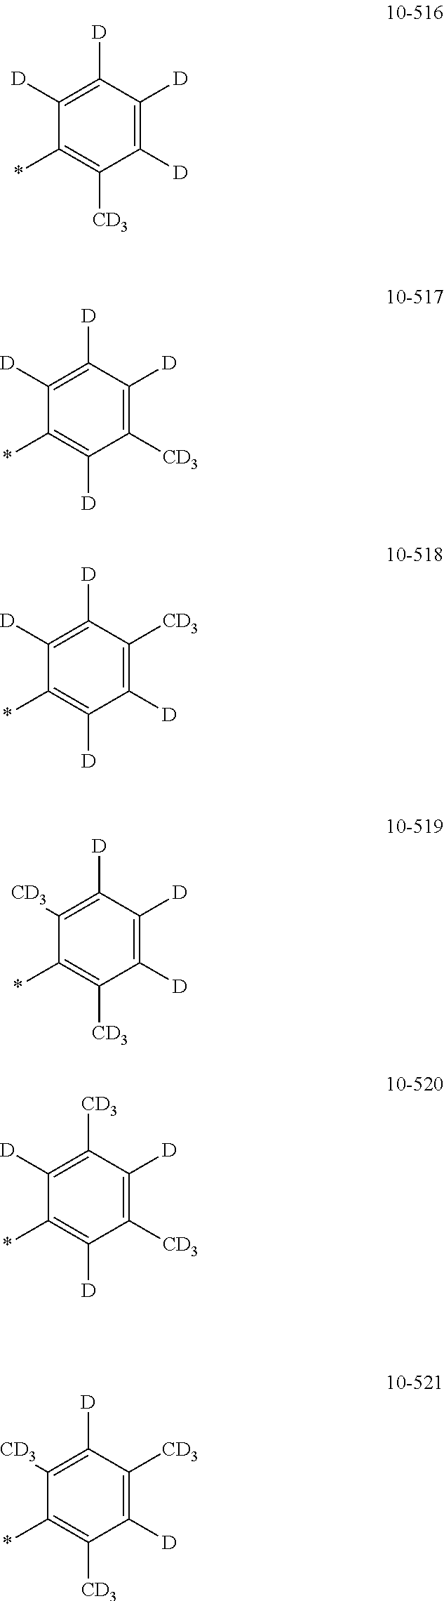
*C1=C([CD3])C([D])=C([D])C([D])=C1[D].*C1=C([D])C([CD3])=C([D])C([D])=C1[D].*C1=C([D])C([D])=C([CD3])C([D])=C1[D].*C1=C([CD3])C([D])=C([D])C([D])=C1[CD3].*C1=C([D])C([CD3])=C([D])C([CD3])=C1[D].*C1=C([CD3])C([D])=C([CD3])C([D])=C1[CD3]
